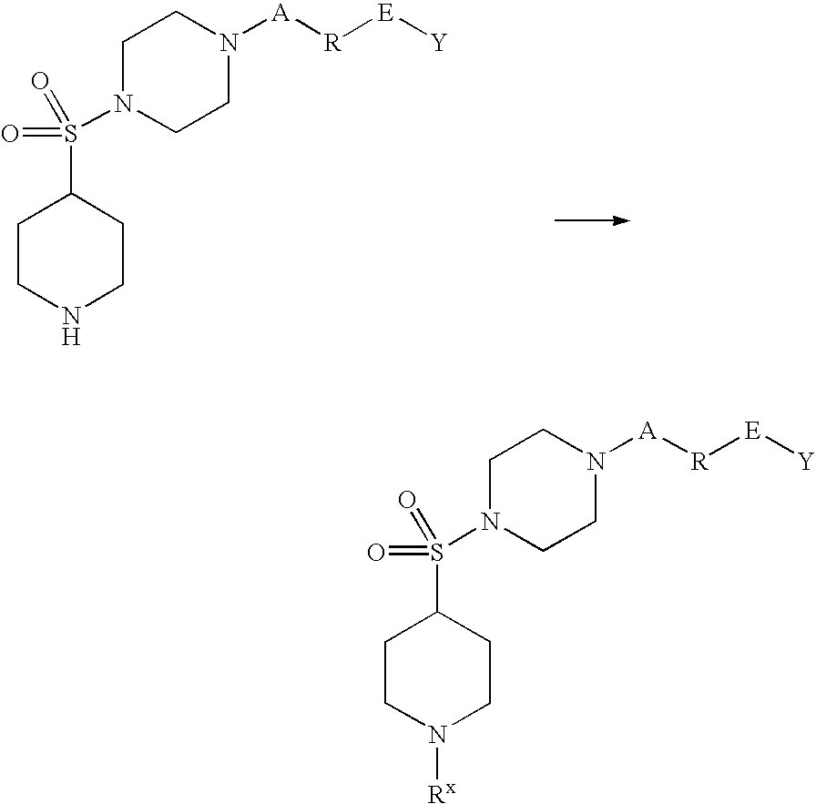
C1CN([A][R][E][Y])CCN1S(C1CCN([Rx])CC1)(=O)=O.C1CN([A][R][E][Y])CCN1S(C1CCNCC1)(=O)=O
